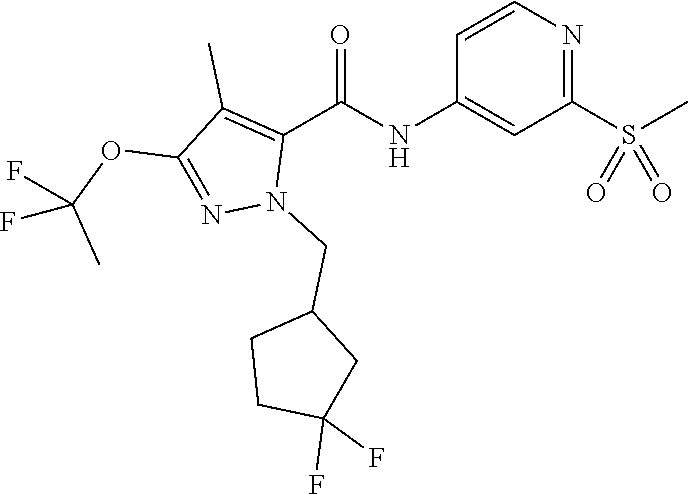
C1=CN=C(S(C)(=O)=O)C=C1NC(C1=C(C)C(OC(C)(F)F)=NN1CC1CCC(F)(F)C1)=O
